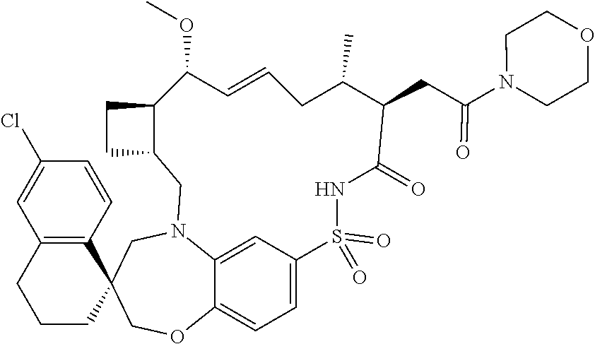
C12=C(C=CC(Cl)=C1)C1(CCC2)COC2=CC=C3C=C2N(C1)CC1C(CC1)C(OC)C=CCC(C)C(CC(N1CCOCC1)=O)C(=O)NS3(=O)=O
